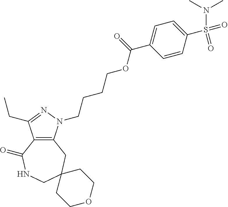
C12=C(CC3(CNC1=O)CCOCC3)N(CCCCOC(C1=CC=C(S(=O)(N(C)C)=O)C=C1)=O)N=C2CC
